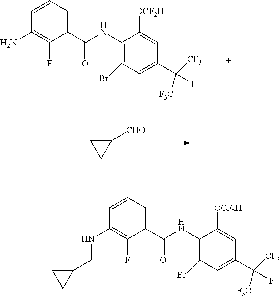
C1(C(NC2=C(Br)C=C(C([CF3])(F)[F3C])C=C2[OCF2H])=O)=CC=CC(NCC2CC2)=C1F.C1(C(NC2=C(Br)C=C(C([CF3])(F)[F3C])C=C2[OCF2H])=O)=CC=CC(N)=C1F.C1([CHO])CC1
